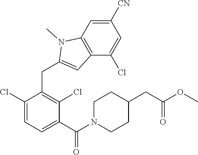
C1(Cl)=CC=C(C(=O)N2CCC(CC(OC)=O)CC2)C(Cl)=C1CC1=CC2=C(N1C)C=C([CN])C=C2Cl
